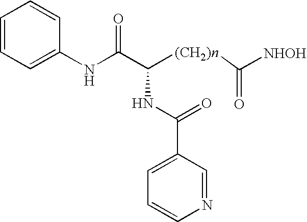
C1=C(NC(C([(CH2)n]C(=O)[NHOH])NC(=O)C2=CC=CN=C2)=O)C=CC=C1
